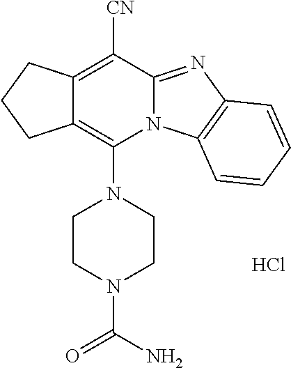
C12=C(N3CCN(C(=O)N)CC3)N3C(=NC4=C3C=CC=C4)C([CN])=C1CCC2.Cl
